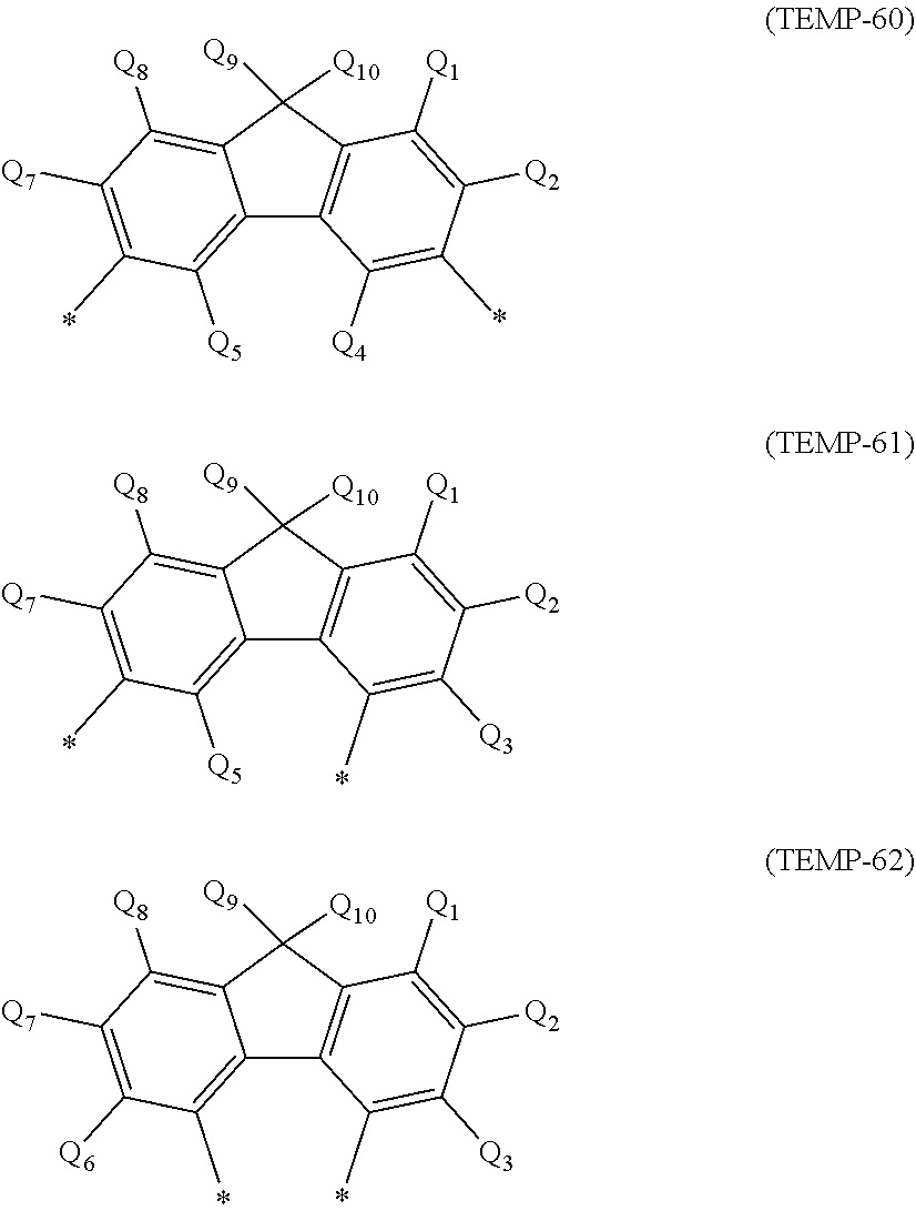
C12=C([Q5])C(C)=C([Q7])C([Q8])=C1C([Q9])([Q10])C1=C2C([Q4])=C(C)C([Q2])=C1[Q1].C12=C([Q5])C(C)=C([Q7])C([Q8])=C1C([Q9])([Q10])C1=C2C(C)=C([Q3])C([Q2])=C1[Q1].C12=C(C)C([Q6])=C([Q7])C([Q8])=C1C([Q9])([Q10])C1=C2C(C)=C([Q3])C([Q2])=C1[Q1]
